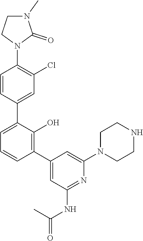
C1=C(C2=CC(Cl)=C(N3C(=O)N(C)CC3)C=C2)C(O)=C(C2=CC(NC(=O)C)=NC(N3CCNCC3)=C2)C=C1
